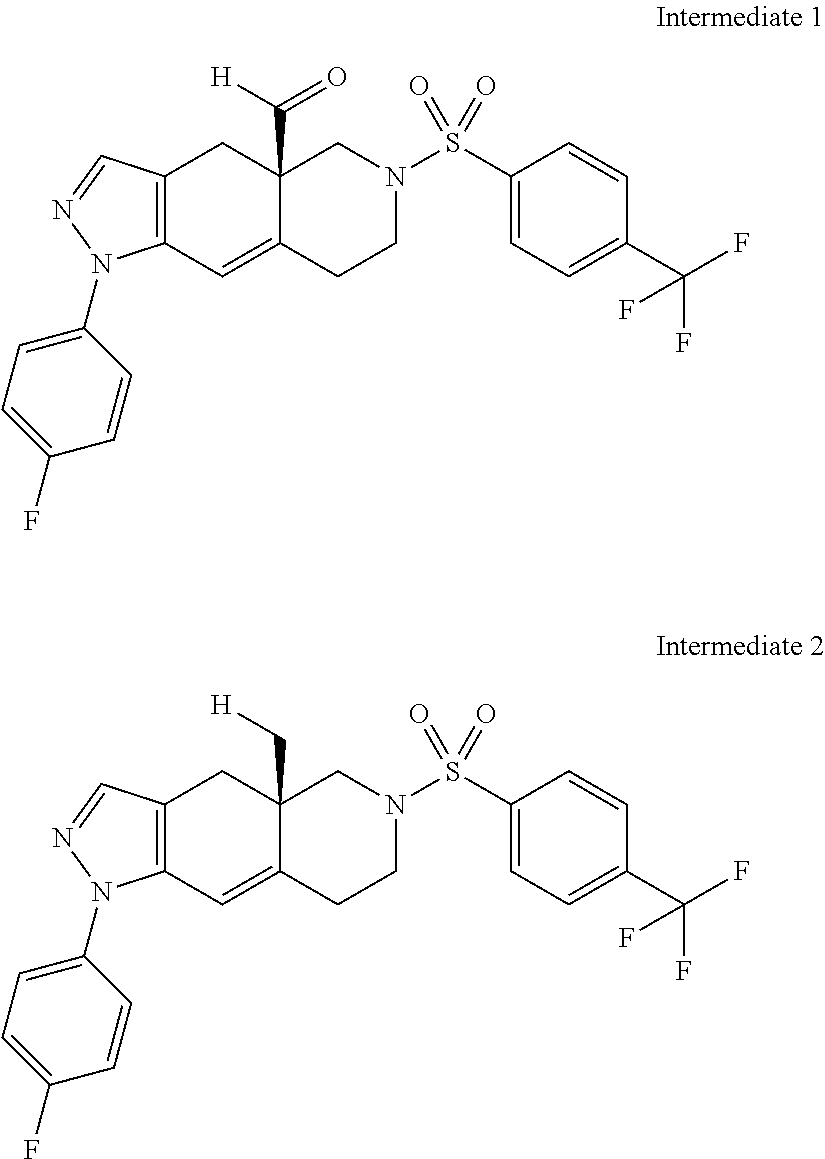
C12=C(C=C3C(C([H])=O)(C1)CN(S(C1=CC=C(C(F)(F)F)C=C1)(=O)=O)CC3)N(C1=CC=C(F)C=C1)N=C2.C12=C(C=C3C(C[H])(C1)CN(S(C1=CC=C(C(F)(F)F)C=C1)(=O)=O)CC3)N(C1=CC=C(F)C=C1)N=C2
